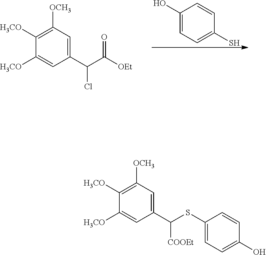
C1(O)=CC=C(S)C=C1.C1(C(C([OEt])=O)Cl)=CC([OCH3])=C([H3CO])C([H3CO])=C1.C1(C(SC2=CC=C(O)C=C2)[COOEt])=CC([OCH3])=C([H3CO])C([H3CO])=C1
